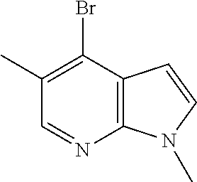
BrC1=C(C)C=NC2=C1C=CN2C
